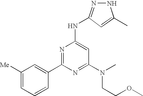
C1([Me])=CC=CC(C2=NC(NC3=NNC(C)=C3)=CC(N(C)CCOC)=N2)=C1
